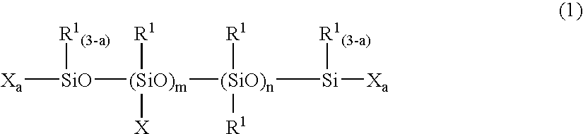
[Xa][SiO]([R1(3-a)])[(SiO)m]([(SiO)n]([Si]([Xa])[R1(3-a)])([R1])[R1])([R1])[X]
